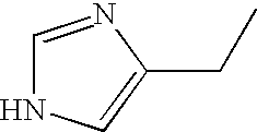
C1=NC(CC)=CN1
